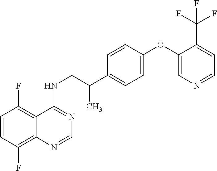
C1=CC(F)=C2C(=C1F)C(NCC(C1=CC=C(OC3=CN=CC=C3C(F)(F)F)C=C1)C)=NC=N2
